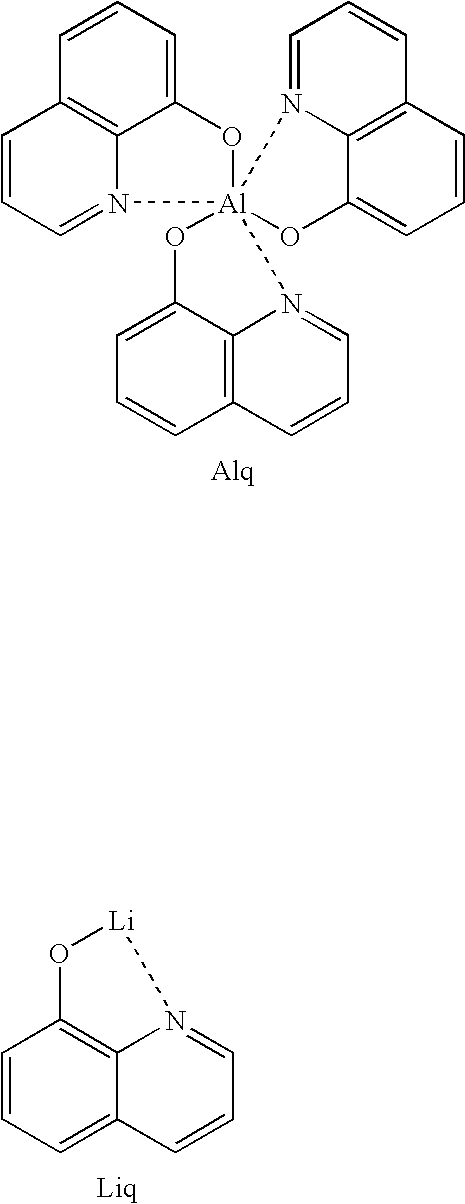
C12=C3C(=CC=C1)O[Al]14(N3=CC=C2)(OC2=CC=CC3=C2N1=CC=C3)OC1=CC=CC2=C1N4=CC=C2.C1=CC=C2C3=C1O[Li]N3=CC=C2
